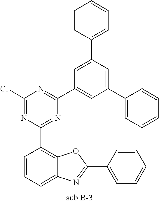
C1(Cl)=NC(C2=C3C(=CC=C2)N=C(C2=CC=CC=C2)O3)=NC(C2=CC(C3=CC=CC=C3)=CC(C3=CC=CC=C3)=C2)=N1
